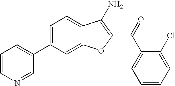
C1=CN=CC(C2=CC=C3C(=C2)OC(C(C2=CC=CC=C2Cl)=O)=C3N)=C1
